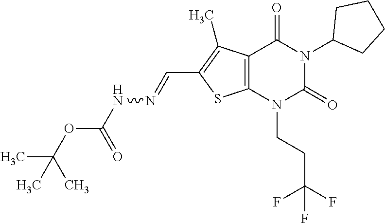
C12=C(N(CCC(F)(F)F)C(=O)N(C3CCCC3)C1=O)SC(C=NNC(OC(C)(C)C)=O)=C2C
